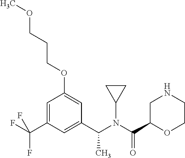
C1=C(C(F)(F)F)C=C(C(N(C(C2OCCNC2)=O)C2CC2)C)C=C1OCCCOC
